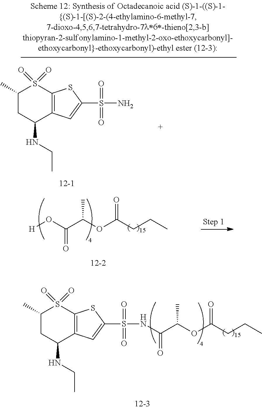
C1(C)CC(NCC)C2=C(S1(=O)=O)SC(S(NC(C(OC(CCC)=O)C)=O)(=O)=O)=C2.[H]OC(C(OC(CCC)=O)C)=O.C1(C)CC(NCC)C2=C(S1(=O)=O)SC(S(N)(=O)=O)=C2
